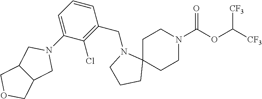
C1C2(CCN(C(OC([CF3])[CF3])=O)C1)N(CC1=C(Cl)C(N3CC4C(C3)COC4)=CC=C1)CCC2
